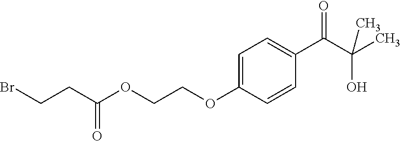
C1=C(OCCOC(CCBr)=O)C=CC(C(C(C)(O)C)=O)=C1
